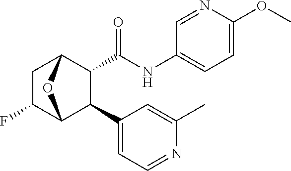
N1=CC(NC(=O)C2C(C3=CC=NC(C)=C3)C3C(F)CC2O3)=CC=C1OC
